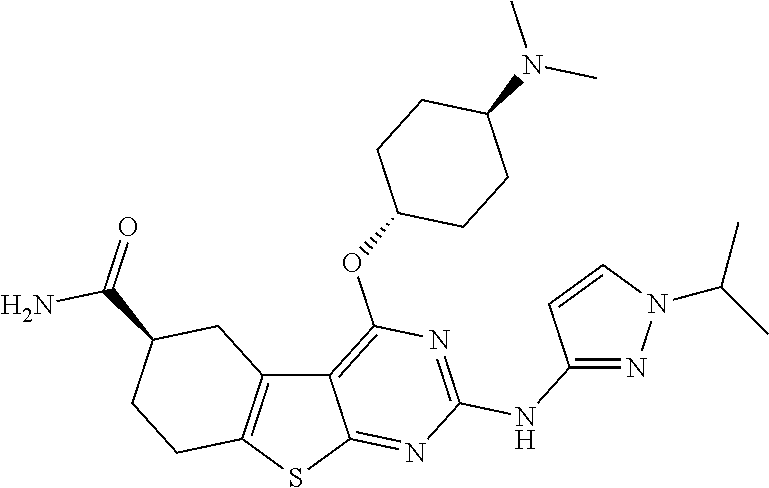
C12=C(SC3=NC(NC4=NN(C(C)C)C=C4)=NC(OC4CCC(N(C)C)CC4)=C13)CCC(C(=O)N)C2
